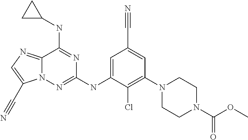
C1=C(NC2=NN3C(=NC=C3C#N)C(NC3CC3)=N2)C(Cl)=C(N2CCN(C(OC)=O)CC2)C=C1C#N
